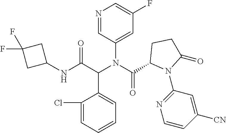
N(C(C(N(C(=O)C1N(C2=NC=CC([CN])=C2)C(=O)CC1)C1=CC(F)=CN=C1)C1=CC=CC=C1Cl)=O)C1CC(F)(F)C1
